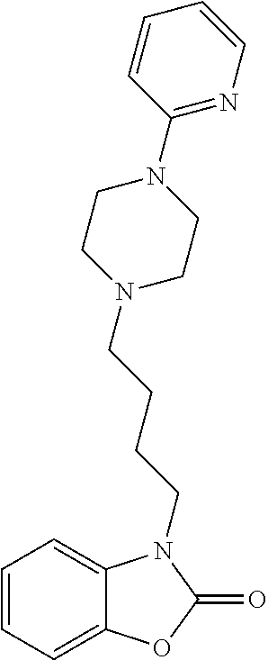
C1=CC=C2C(=C1)N(CCCCN1CCN(C3=NC=CC=C3)CC1)C(=O)O2
